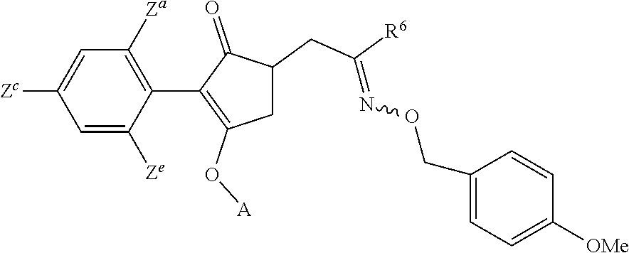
C1=C([Ze])C(C2=C(O[A])CC(CC([R6])=NOCC3=CC=C([OMe])C=C3)C2=O)=C([Za])C=C1[Zc]
